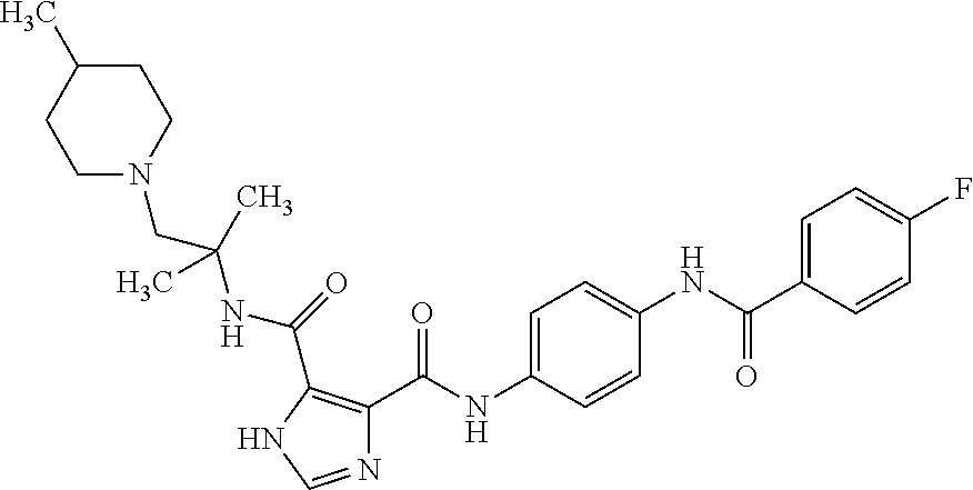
C1=C(NC(C2=C(C(=O)NC(CN3CCC(C)CC3)(C)C)NC=N2)=O)C=CC(NC(C2=CC=C(F)C=C2)=O)=C1
